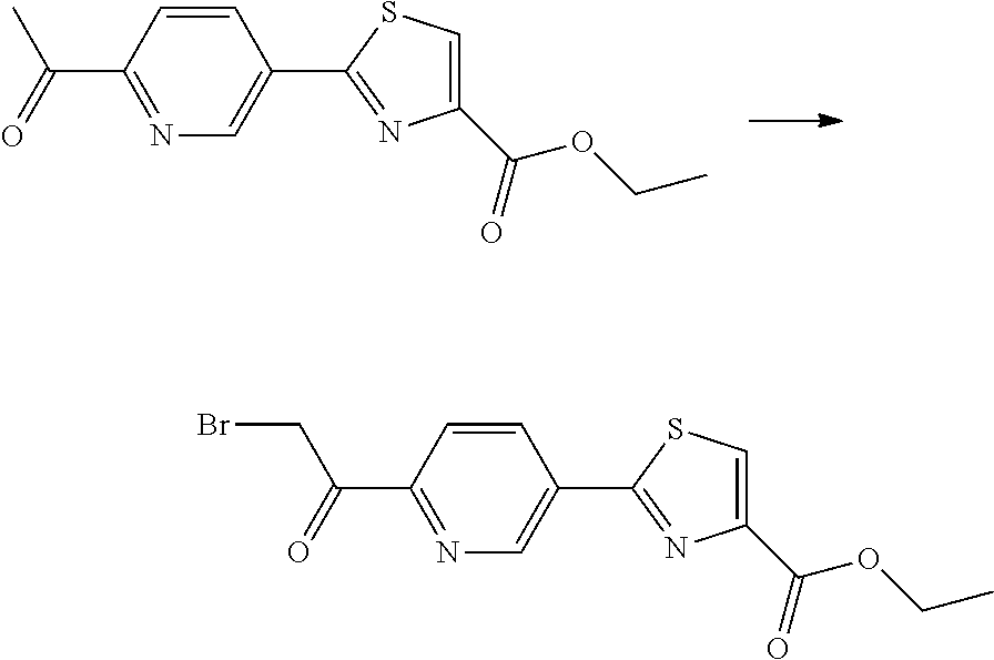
C1=CC(C(=O)C)=NC=C1C1=NC(C(=O)OCC)=CS1.C1=CC(C(=O)CBr)=NC=C1C1=NC(C(=O)OCC)=CS1
